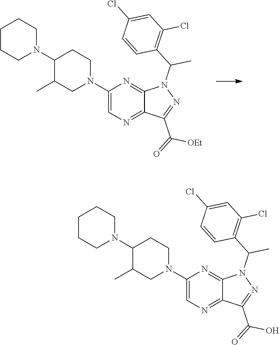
C1(N2CCCCC2)C(C)CN(C2=CN=C3C(=N2)N(C(C2=C(Cl)C=C(Cl)C=C2)C)N=C3C(=O)O)CC1.C1(N2CCCCC2)C(C)CN(C2=CN=C3C(=N2)N(C(C2=C(Cl)C=C(Cl)C=C2)C)N=C3C(=O)[OEt])CC1
